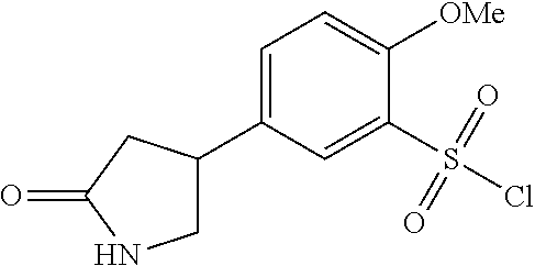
C1=C(C2CNC(=O)C2)C=C(S(Cl)(=O)=O)C([OMe])=C1
